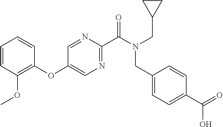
C1=CC(OC)=C(OC2=CN=C(C(N(CC3=CC=C(C(=O)O)C=C3)CC3CC3)=O)N=C2)C=C1
